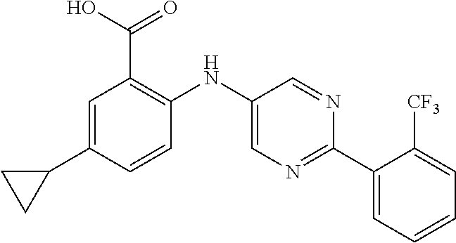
C1=C(C2CC2)C=CC(NC2=CN=C(C3=CC=CC=C3[CF3])N=C2)=C1C(O)=O
